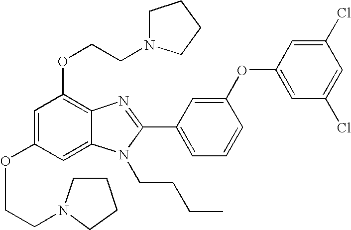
C1=C(OCCN2CCCC2)C=C2C(=C1OCCN1CCCC1)N=C(C1=CC=CC(OC3=CC(Cl)=CC(Cl)=C3)=C1)N2CCCC
